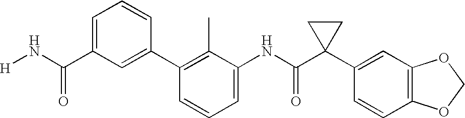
C1(C2=C(C)C(NC(C3(C4=CC5=C(C=C4)OCO5)CC3)=O)=CC=C2)=CC(C(N[H])=O)=CC=C1
